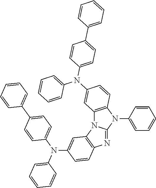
C12=C(N(C3=CC=CC=C3)C3=NC4=C(N13)C=C(N(C1=CC=CC=C1)C1=CC=C(C3=CC=CC=C3)C=C1)C=C4)C=CC(N(C1=CC=C(C3=CC=CC=C3)C=C1)C1=CC=CC=C1)=C2
